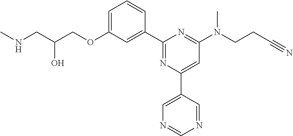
N(CC(COC1=CC=CC(C2=NC(C3=CN=CN=C3)=CC(N(CCC#N)C)=N2)=C1)O)C
